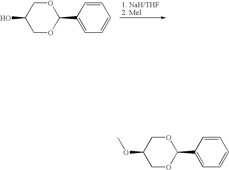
C1OC(C2=CC=CC=C2)OCC1O.C1OC(C2=CC=CC=C2)OCC1OC
